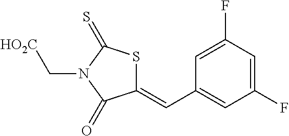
C1(=CC2=CC(F)=CC(F)=C2)SC(=S)N(C[HO2C])C1=O
